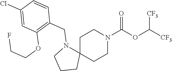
C1C2(CCN(C(OC([CF3])[CF3])=O)C1)N(CC1=C(OCCF)C=C(Cl)C=C1)CCC2
